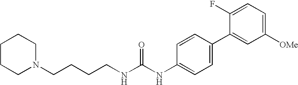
C1CCN(CCCCNC(NC2=CC=C(C3=CC([OMe])=CC=C3F)C=C2)=O)CC1
